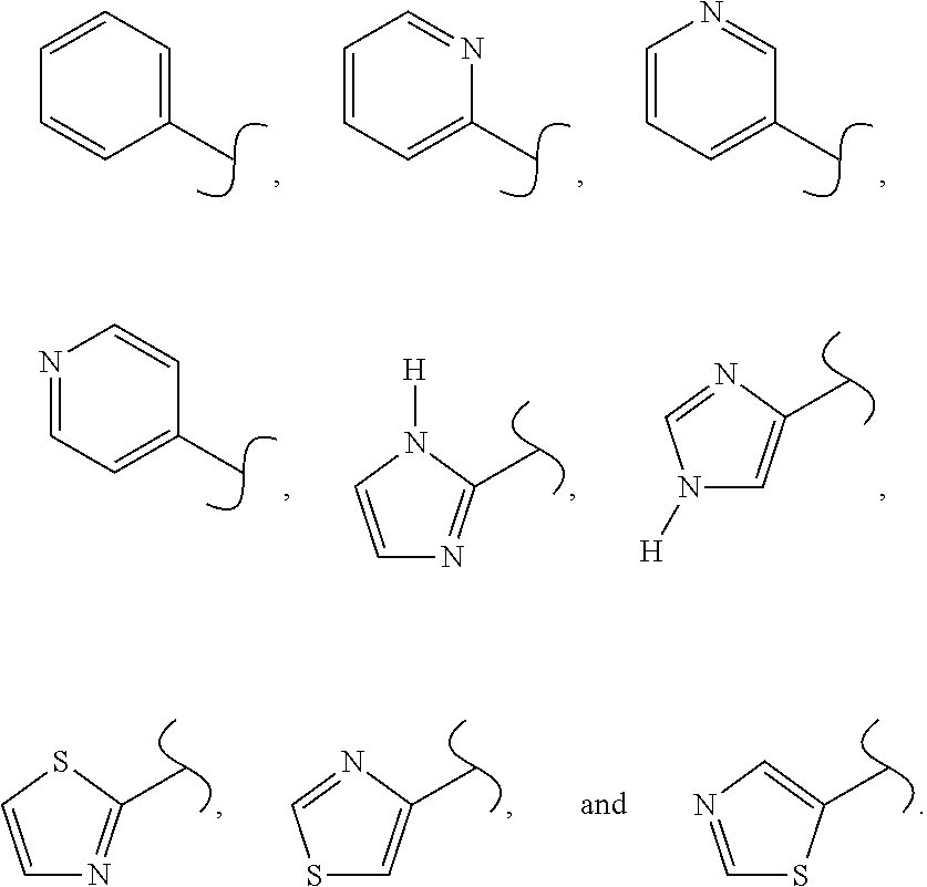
C1=CC=CC(C)=C1.C1=NC(C)=CC=C1.N1=CC(C)=CC=C1.C1=CC(C)=CC=N1.C1=CN([H])C(C)=N1.N1([H])C=C(C)N=C1.C1=CSC(C)=N1.S1C=C(C)N=C1.C1=NC=C(C)S1
